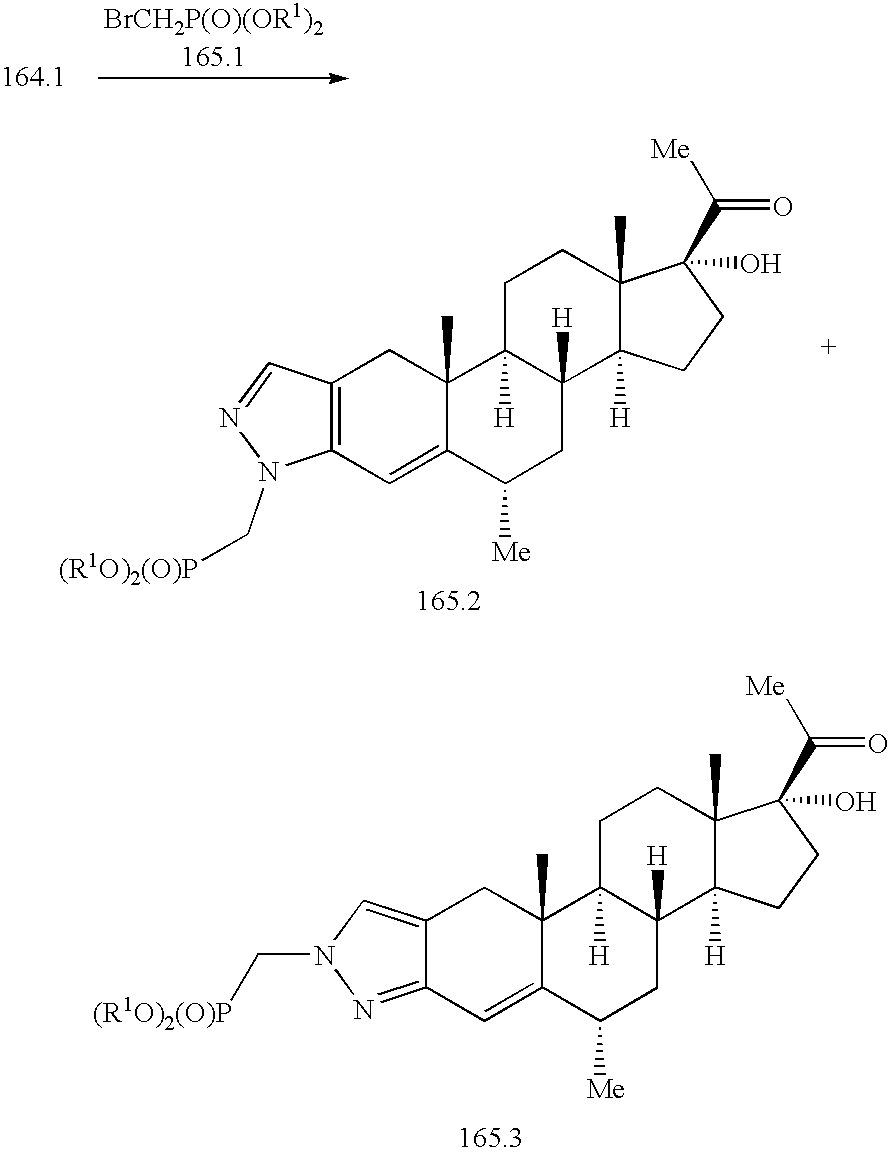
C12=C(C=C3C(C)(C1)C1([H])C([H])(CC3[Me])C3([H])C(C)(CC1)C(C([Me])=O)(O)CC3)N(C[(R1O)2(O)P])N=C2.C12=CN(C[(R1O)2(O)P])N=C1C=C1C(C)(C2)C2([H])C([H])(CC1[Me])C1([H])C(C)(CC2)C(C([Me])=O)(O)CC1
